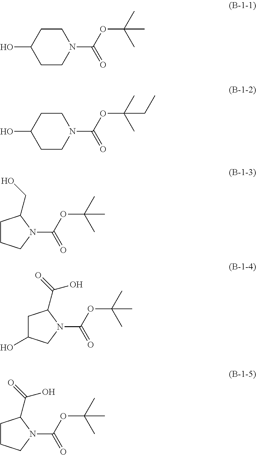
C1CC(O)CCN1C(OC(C)(C)C)=O.C1CC(O)CCN1C(OC(C)(C)CC)=O.N1(C(OC(C)(C)C)=O)C(CO)CCC1.N1(C(OC(C)(C)C)=O)C(C(=O)O)CC(O)C1.N1(C(OC(C)(C)C)=O)C(C(=O)O)CCC1
